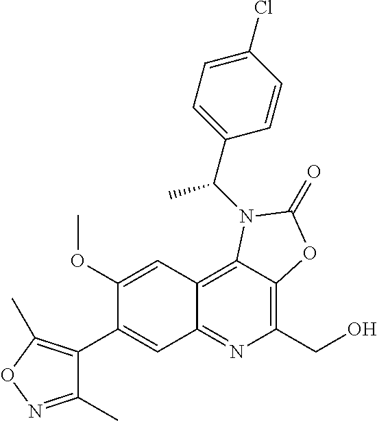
C1(C2=CC3=NC(CO)=C4C(=C3C=C2OC)N(C(C2=CC=C(Cl)C=C2)C)C(=O)O4)=C(C)ON=C1C
